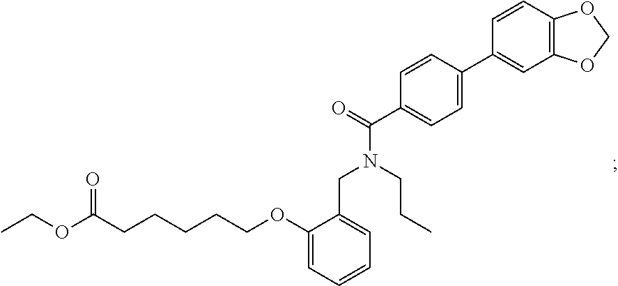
CCOC(CCCCCOC1=CC=CC=C1CN(C(=O)C1=CC=C(C2=CC3=C(C=C2)OCO3)C=C1)CCC)=O
